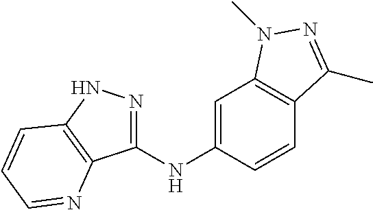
C1(NC2=CC3=C(C=C2)C(C)=NN3C)=NNC2=C1N=CC=C2
